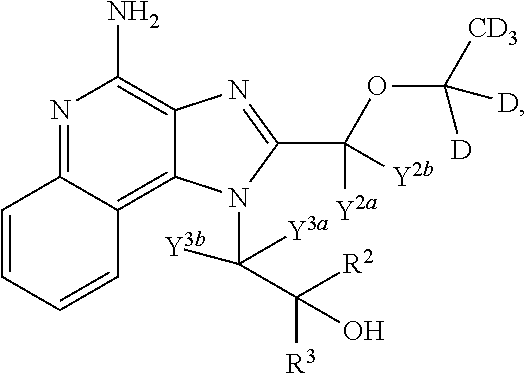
N1=C2C(=C3C(=C1N)N=C(C([Y2a])(OC([CD3])([D])[D])[Y2b])N3C([Y3b])([Y3a])C([R3])([R2])O)C=CC=C2
